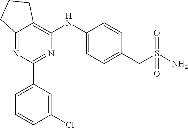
C1(NC2=C3C(=NC(C4=CC=CC(Cl)=C4)=N2)CCC3)=CC=C(CS(N)(=O)=O)C=C1
